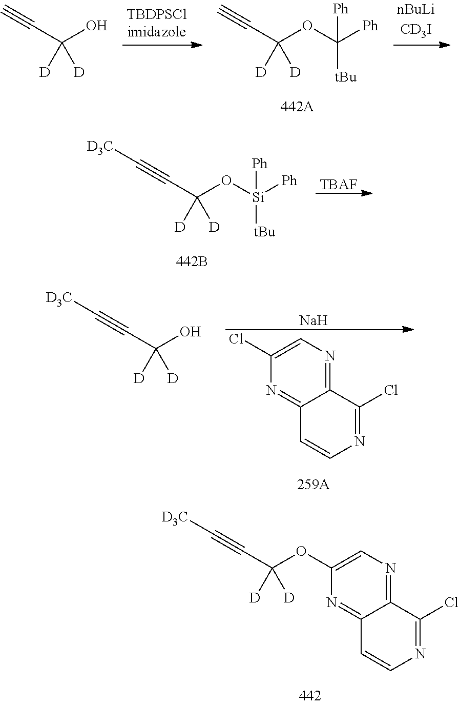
C(C(O)([D])[D])#C.C(C(OC([Ph])([tBu])[Ph])([D])[D])#C.C(C(O[Si]([Ph])([tBu])[Ph])([D])[D])#C[D3C].[TBAF].C(C(O)([D])[D])#C[D3C].C1(Cl)=CN=C2C(=N1)C=CN=C2Cl.[Na].C1(OC(C#C[D3C])([D])[D])=CN=C2C(=N1)C=CN=C2Cl
